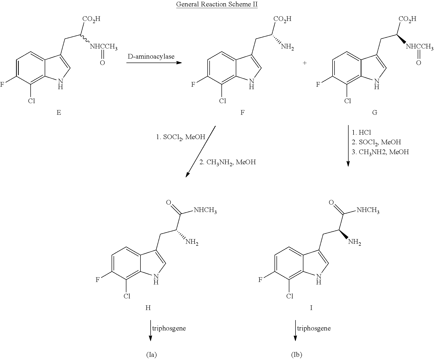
C1=C(F)C(Cl)=C2C(=C1)C(CC([NHCCH3]=O)[CO2H])=CN2.[E].C1=C(F)C(Cl)=C2C(=C1)C(CC(N)[CO2H])=CN2.F.C1=C(F)C(Cl)=C2C(=C1)C(CC([NHCCH3]=O)[CO2H])=CN2.[G].C1=C(F)C(Cl)=C2C(=C1)C(CC(N)C(=O)[NHCH3])=CN2.[H].C1=C(F)C(Cl)=C2C(=C1)C(CC(N)C(=O)[NHCH3])=CN2.I
